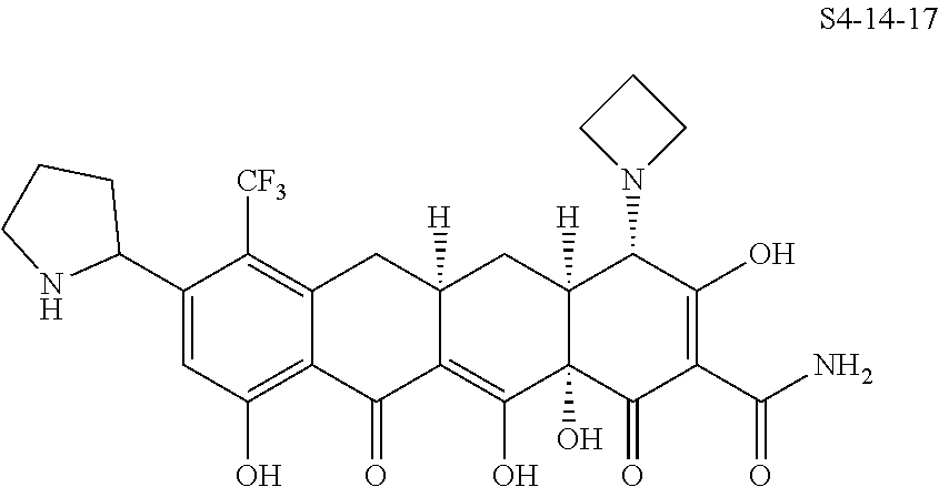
C1(C2CCCN2)=CC(O)=C2C(=C1[CF3])CC1([H])C(=C(O)C3(O)C([H])(C1)C(N1CCC1)C(O)=C(C(N)=O)C3=O)C2=O
